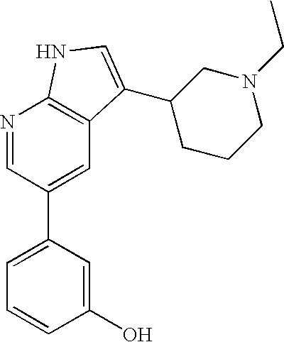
C1(O)=CC(C2=CC3=C(N=C2)NC=C3C2CCCN(CC)C2)=CC=C1
